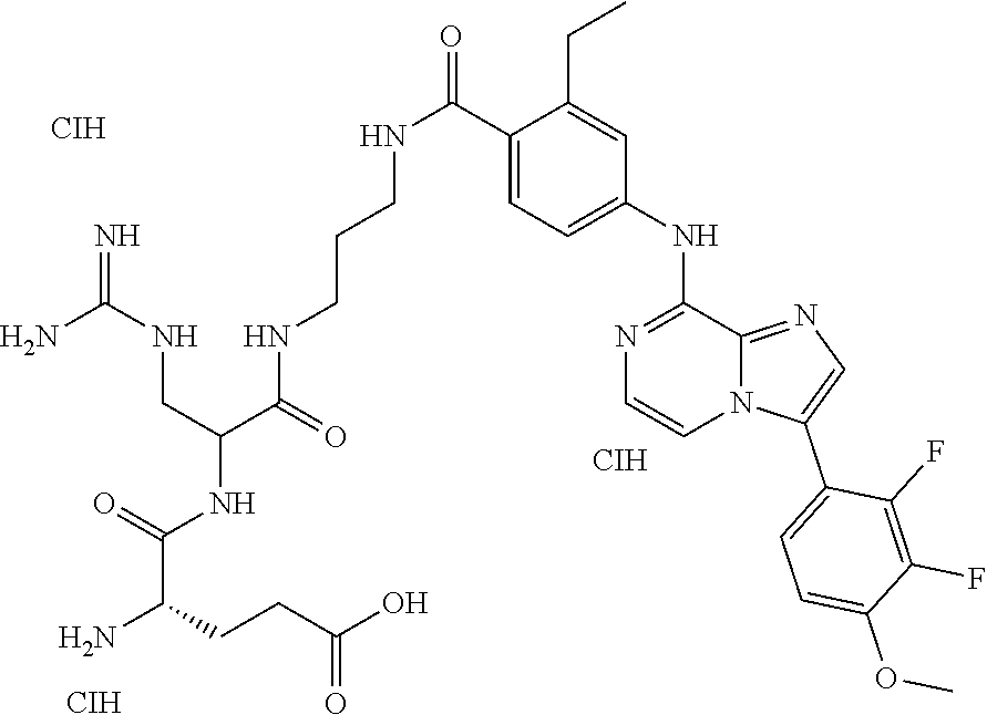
C(NC(C(NCCCNC(C1=CC=C(NC2=NC=CN3C2=NC=C3C2=CC=C(OC)C(F)=C2F)C=C1CC)=O)=O)CNC(=N)N)(C(CCC(O)=O)N)=O.[CIH].[CIH].[CIH]
